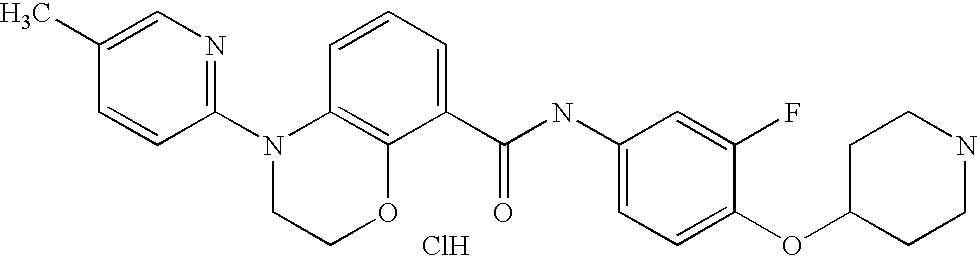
C1(N2CCOC3=C2C=CC=C3C(NC2=CC=C(OC3CCNCC3)C(F)=C2)=O)=NC=C(C)C=C1.Cl
